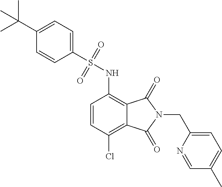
C1=CC(Cl)=C2C(=C1NS(C1=CC=C(C(C)(C)C)C=C1)(=O)=O)C(=O)N(CC1=CC=C(C)C=N1)C2=O
